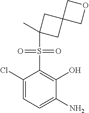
C1(Cl)=CC=C(N)C(O)=C1S(=O)(=O)C1(C)CC2(C1)COC2
